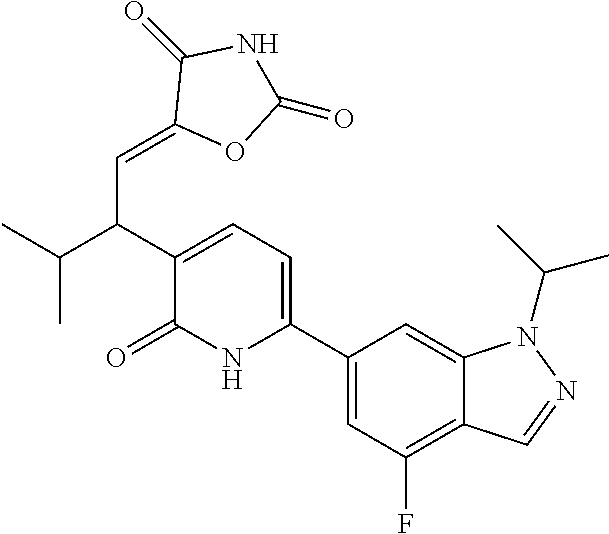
C1(C2=CC=C(C(C(C)C)C=C3OC(=O)NC3=O)C(=O)N2)=CC(F)=C2C(=C1)N(C(C)C)N=C2
